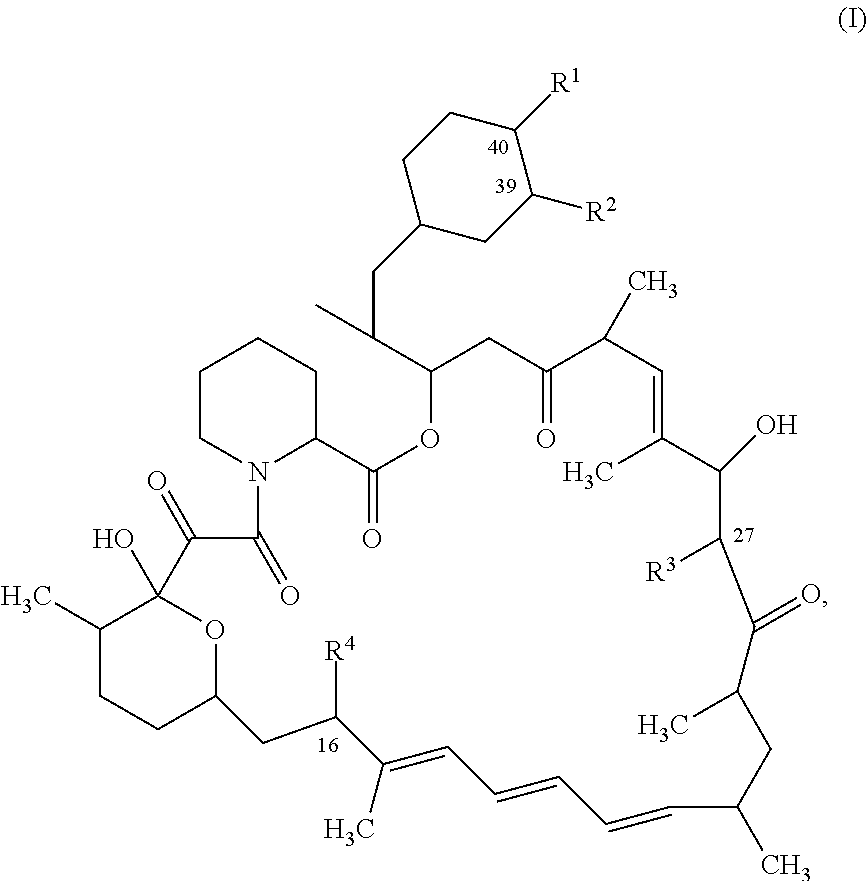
C1(C)CCC2OC1(O)C(=O)C(=O)N1CCCCC1C(=O)OC(C(CC1CCC([R1])C([R2])C1)C)CC(=O)C(C)C=C(C)C(O)C([R3])C(=O)C(C)CC(C)C=CC=CC=C(C)C([R4])C2
